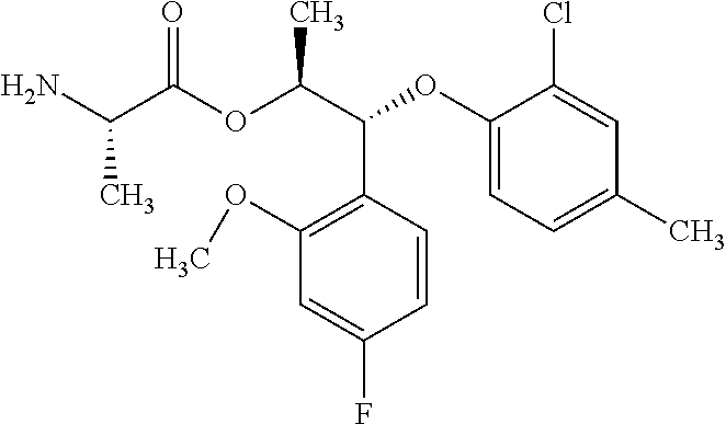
CC(C(=O)OC(C(C1=C(OC)C=C(F)C=C1)OC1=CC=C(C)C=C1Cl)C)N
